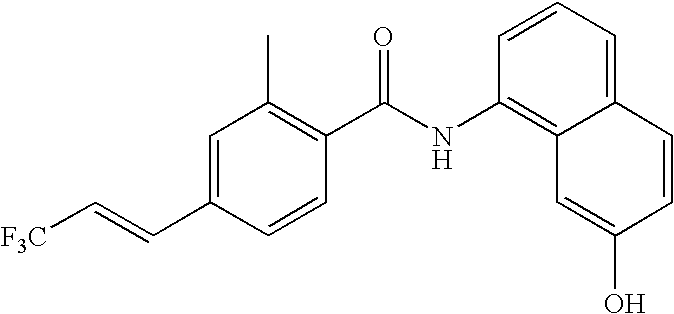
C1=C(C=C[F3C])C=CC(C(NC2=C3C(=CC=C2)C=CC(O)=C3)=O)=C1C
